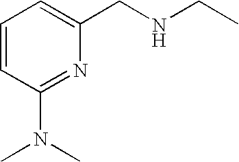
C1=CC(N(C)C)=NC(CNCC)=C1
